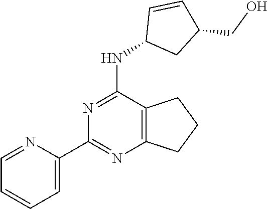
C1=NC(C2=NC3=C(C(NC4CC(CO)C=C4)=N2)CCC3)=CC=C1
